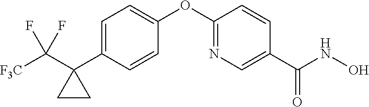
C1=C(C2(C([F3C])(F)F)CC2)C=CC(OC2=NC=C(C(NO)=O)C=C2)=C1
